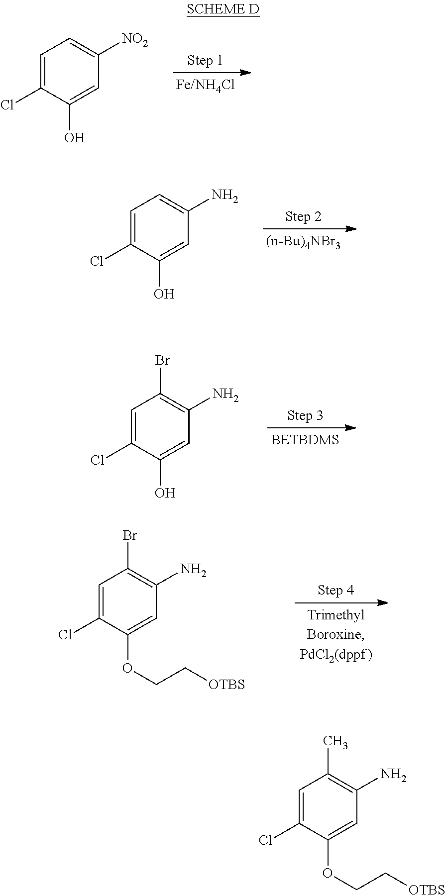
C1=C(Cl)C(O)=CC([NO2])=C1.C1=C(Cl)C(O)=CC(N)=C1.C1=C(Cl)C(O)=CC(N)=C1Br.C1=C(Cl)C(OCC[OTBS])=CC(N)=C1Br.C1=C(Cl)C(OCC[OTBS])=CC(N)=C1C
